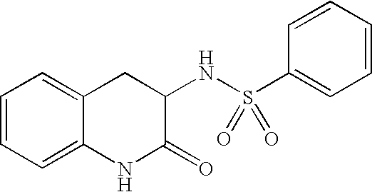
C1=CC=C2C(=C1)CC(NS(=O)(=O)C1=CC=CC=C1)C(=O)N2
